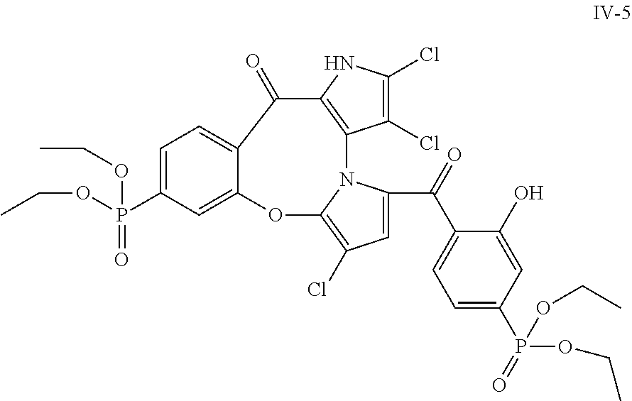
C1(Cl)=C(Cl)NC2=C1N1C(C(=O)C3=CC=C(P(=O)(OCC)OCC)C=C3O)=CC(Cl)=C1OC1=CC(P(=O)(OCC)OCC)=CC=C1C2=O
